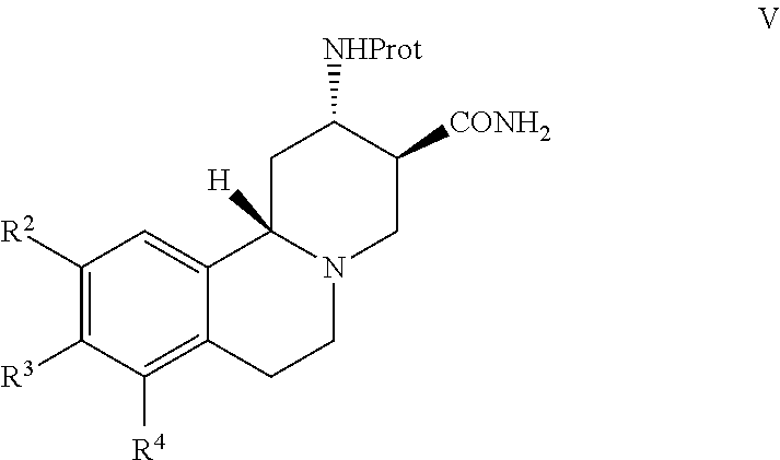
C1([R2])=C([R3])C([R4])=C2C(=C1)C1([H])N(CC2)CC([CONH2])C([NHProt])C1
